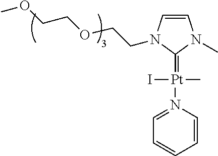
[Pt](I)(C)(=C1N(C)C=CN1CCOCCOC)N1=CC=CC=C1
